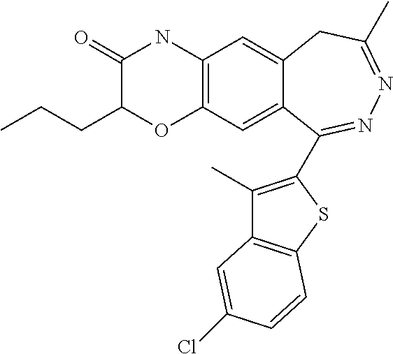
C12=C(C=C3C(=C1)CC(C)=NN=C3C1=C(C)C3=C(S1)C=CC(Cl)=C3)OC(CCC)C(=O)N2
